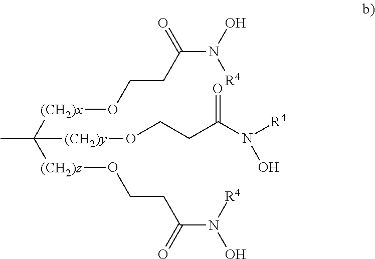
CC([(CH2)x]OCCC(N([R4])O)=O)([(CH2)z]OCCC(N([R4])O)=O)[(CH2)y]OCCC(N([R4])O)=O
